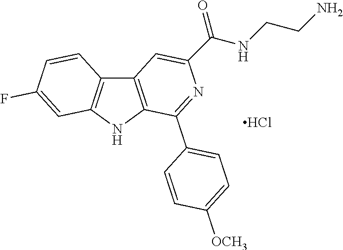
C12=C(NC3=C1C=CC(F)=C3)C(C1=CC=C([OCH3])C=C1)=NC(C(NCCN)=O)=C2.Cl
